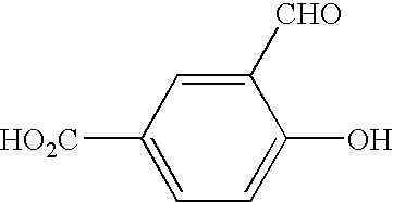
C1([CHO])=CC([HO2C])=CC=C1O
